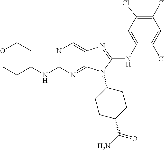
N1=C(NC2CCOCC2)N=C2C(=C1)N=C(NC1=CC(Cl)=C(Cl)C=C1Cl)N2C1CCC(C(N)=O)CC1
